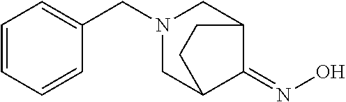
ON=C1C2CN(CC3=CC=CC=C3)CC1CC2
